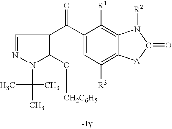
C1=NN(C(C)(C)C)C(O[CH2C6H5])=C1C(C1=CC([R3])=C2C(=C1[R1])N([R2])C(=O)[A]2)=O
